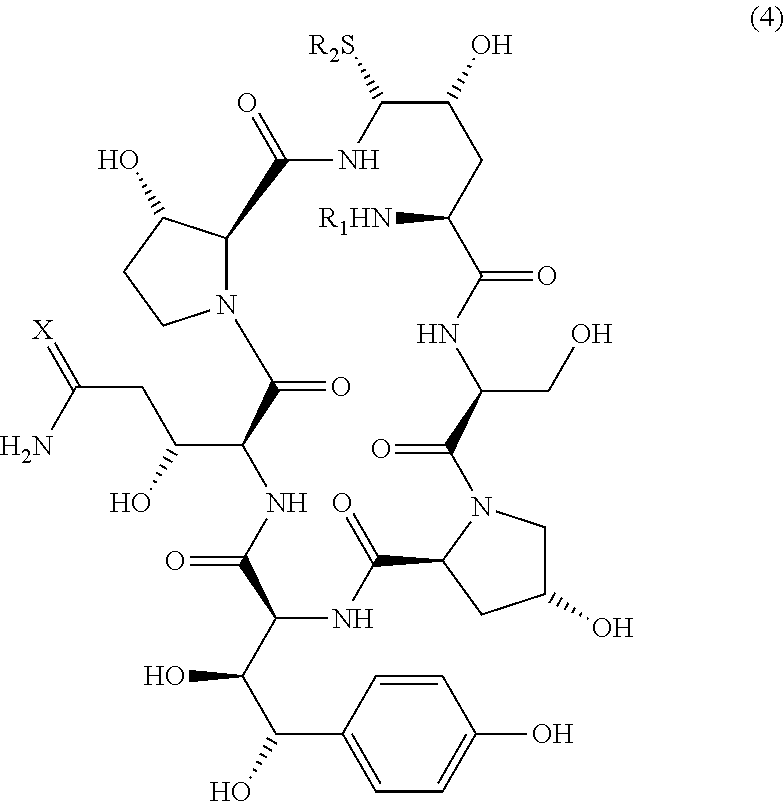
NC(CC(O)C1NC(=O)C(C(C(O)C2=CC=C(O)C=C2)O)NC(=O)C2CC(O)CN2C(=O)C(CO)NC(=O)C([R1HN])CC(O)C([R2S])NC(=O)C2N(CCC2O)C1=O)=[X]
